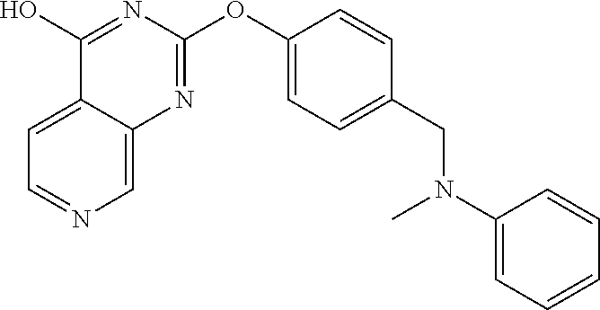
C12=CC=NC=C1N=C(OC1=CC=C(CN(C3=CC=CC=C3)C)C=C1)N=C2O
